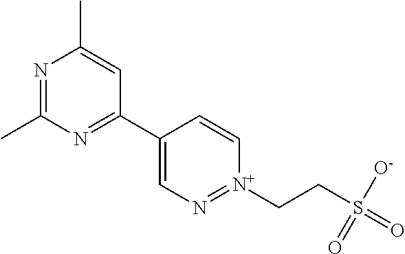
N1=C(C)N=C(C2=CN=[N+](CCS(=O)([O-])=O)C=C2)C=C1C
